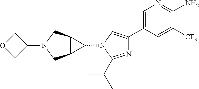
C1=C(C2=CN(C3C4C3CN(C3COC3)C4)C(C(C)C)=N2)C=C([CF3])C(N)=N1
